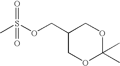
C1(COS(C)(=O)=O)COC(C)(C)OC1
